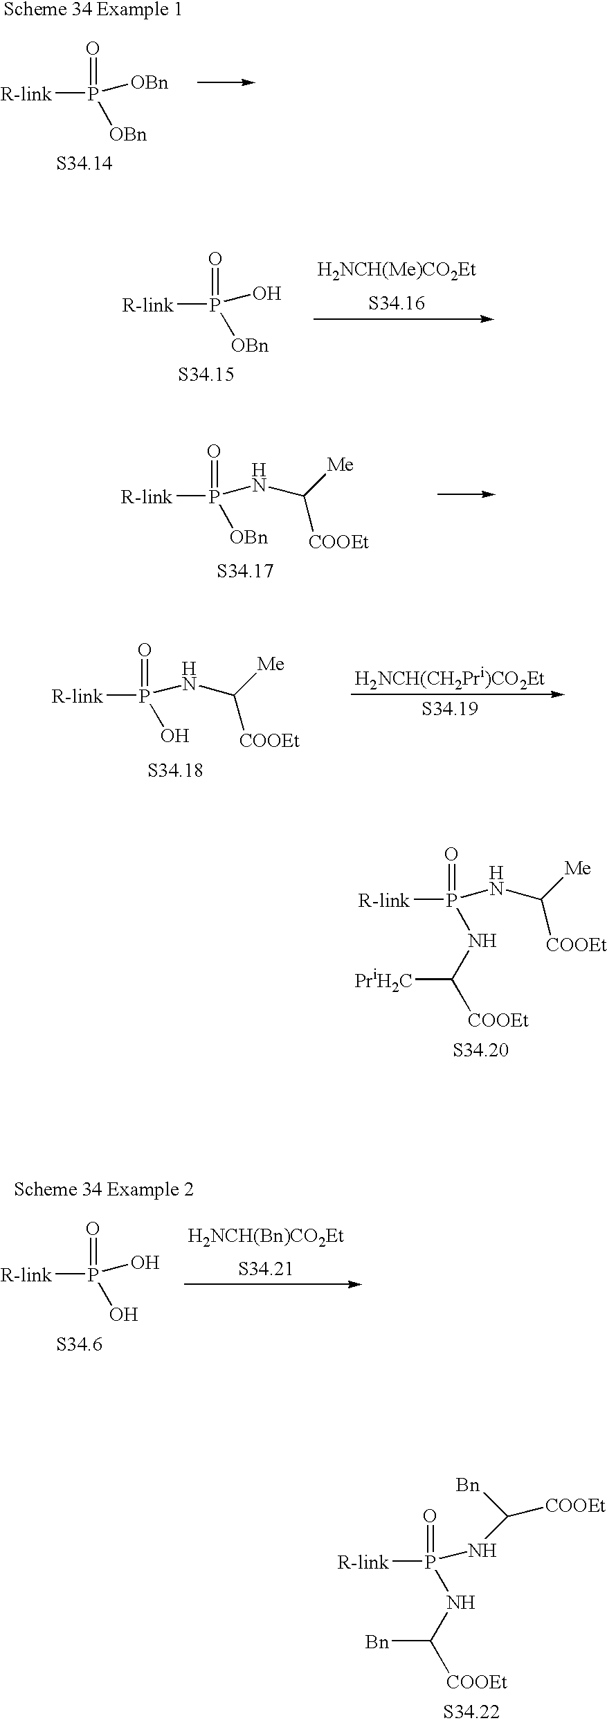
[R-link]P(=O)(NC([COOEt])[Me])NC([COOEt])[PriH2C].[R-link]P(=O)(O)[OBn].[H2NCH(Me)CO2Et].[R-link]P(=O)(NC([COOEt])[Me])[OBn].[H2NCH(CH2Pri)CO2Et].[R-link]P(=O)(NC([COOEt])[Me])O.[R-link]P(=O)([OBn])[OBn].[R-link]P(=O)(O)O.[H2NCH(Bn)CO2Et].[R-link]P(=O)(NC([Bn])[COOEt])NC([COOEt])[Bn]
